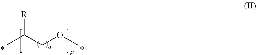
[R]C(COC)C
